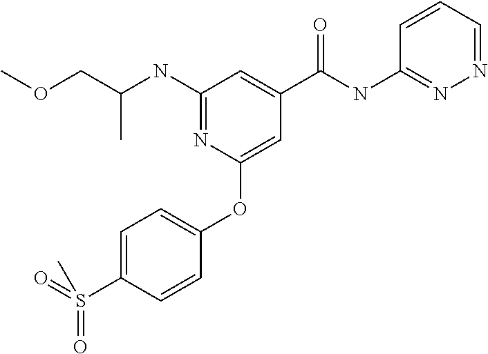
C(C)(COC)NC1=NC(OC2=CC=C(S(=O)(=O)C)C=C2)=CC(C(NC2=NN=CC=C2)=O)=C1
